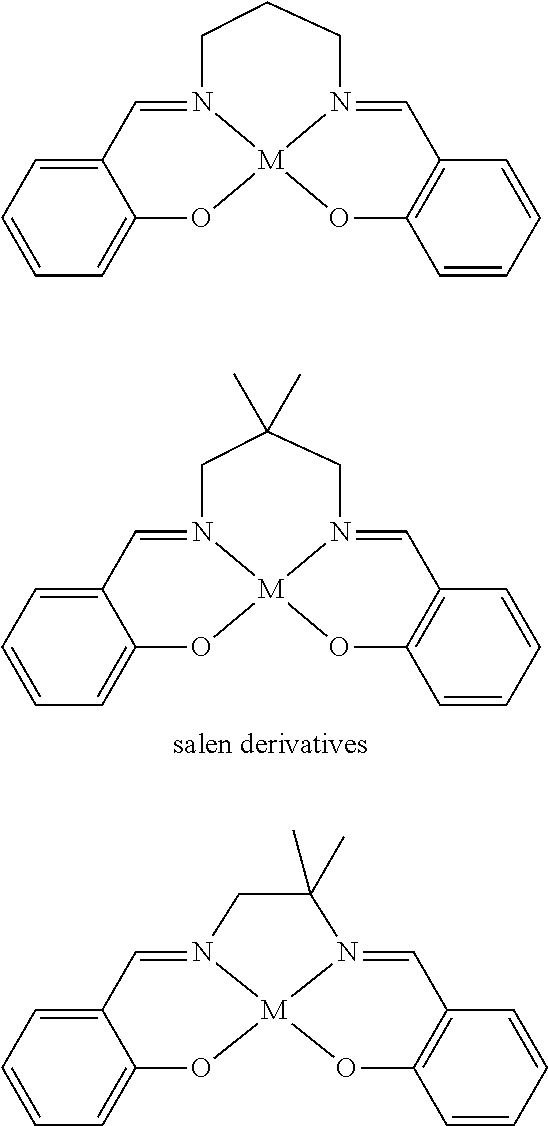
C12=CC=CC=C1O[M]13N(=C2)CC(C)(C)CN1=CC1=C(O3)C=CC=C1.C12=CC=CC=C1O[M]13N(=C2)CCCN1=CC1=C(O3)C=CC=C1.C12=CC=CC=C1O[M]13N(=C2)CC(C)(C)N1=CC1=C(O3)C=CC=C1
